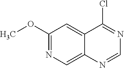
C1(OC)=NC=C2C(=C1)C(Cl)=NC=N2
